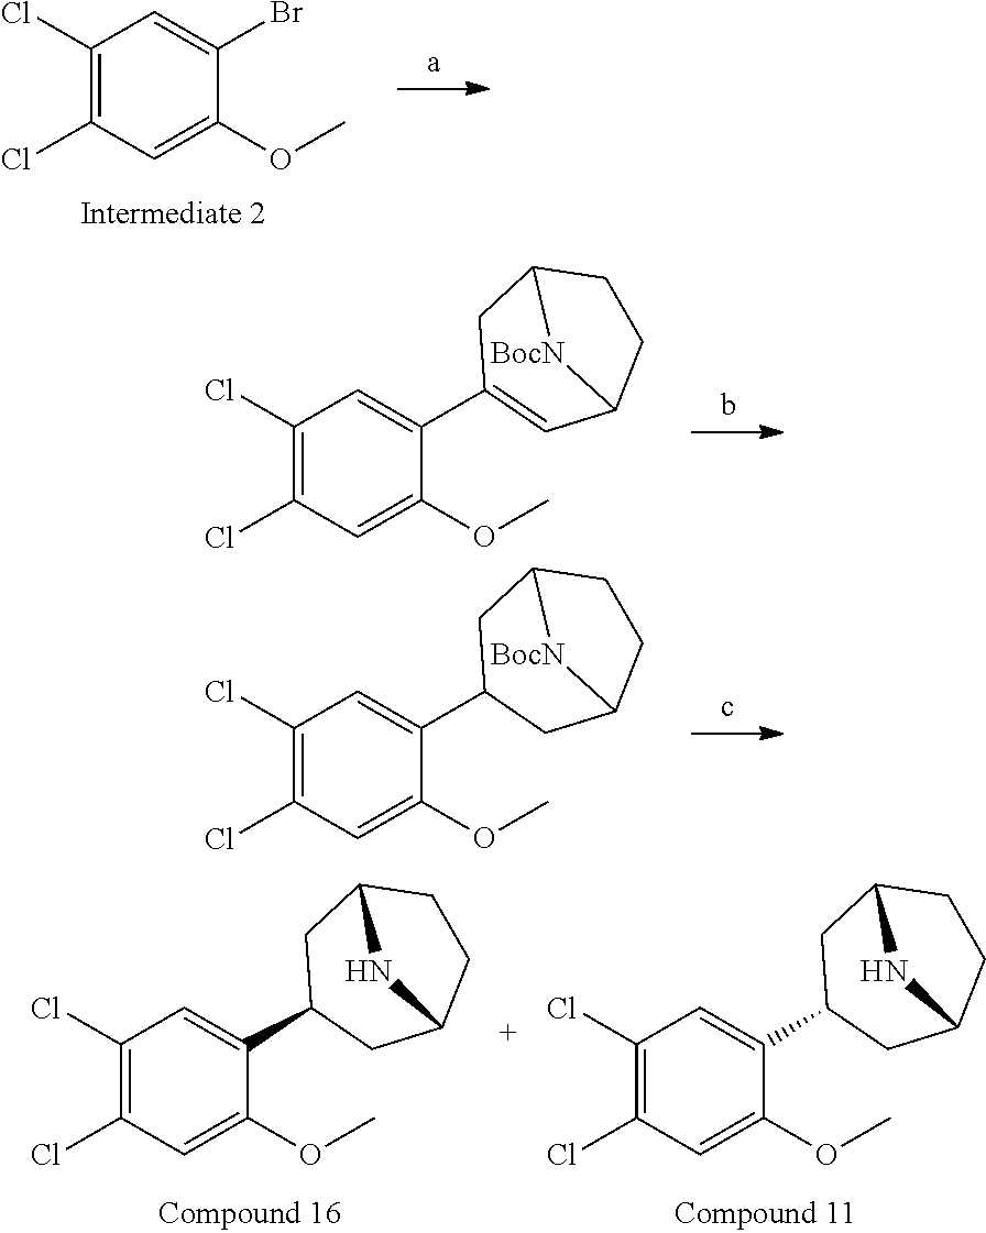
O(C)C1=CC(Cl)=C(Cl)C=C1Br.O(C)C1=CC(Cl)=C(Cl)C=C1C1=CC2CCC(C1)[BocN]2.O(C)C1=CC(Cl)=C(Cl)C=C1C1CC2CCC(C1)[BocN]2.O(C)C1=CC(Cl)=C(Cl)C=C1C1CC2CCC(C1)N2.O(C)C1=CC(Cl)=C(Cl)C=C1C1CC2CCC(C1)N2
